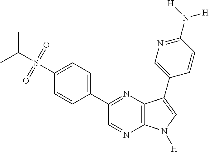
CC(S(=O)(=O)C1=CC=C(C2=NC3=C(N=C2)N([H])C=C3C2=CN=C(N([H])[H])C=C2)C=C1)C
